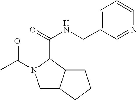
C1C2C(C(C(=O)NCC3=CC=CN=C3)N1C(C)=O)CCC2
